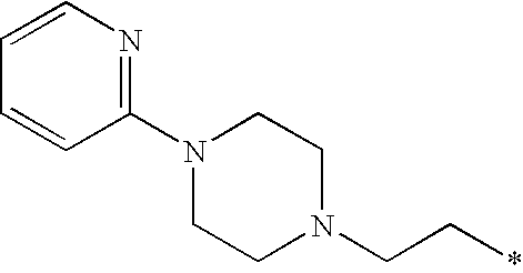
C1(N2CCN(CC*)CC2)=NC=CC=C1
